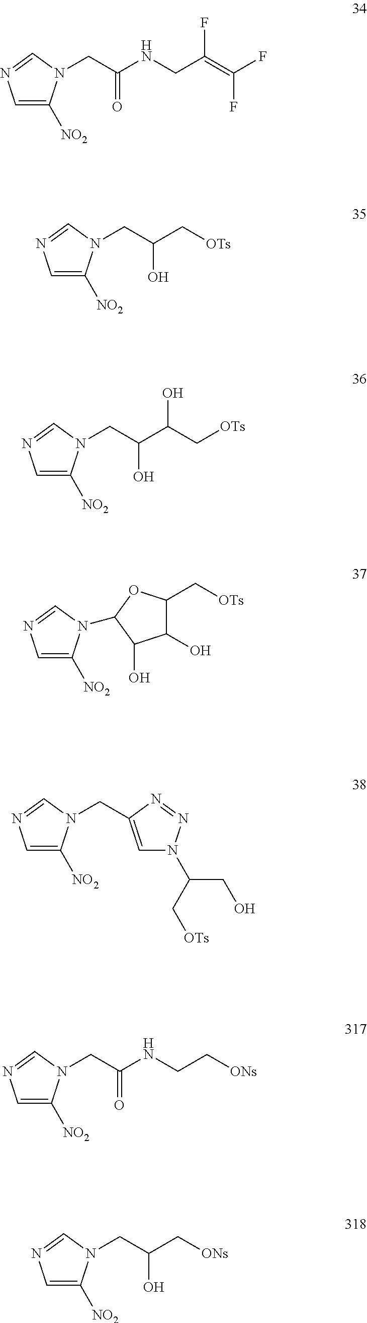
C1=C([NO2])N(CC(NCC(=C(F)F)F)=O)C=N1.C1=C([NO2])N(CC(C[OTs])O)C=N1.C1=C([NO2])N(CC(C(C[OTs])O)O)C=N1.C1=C([NO2])N(C2OC(C[OTs])C(O)C2O)C=N1.C1=C([NO2])N(CC2=CN(C(CO)C[OTs])N=N2)C=N1.C1=C([NO2])N(CC(NCC[ONs])=O)C=N1.C1=C([NO2])N(CC(C[ONs])O)C=N1
